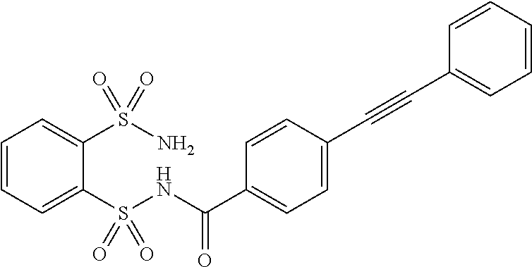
C1=CC=C(S(NC(C2=CC=C(C#CC3=CC=CC=C3)C=C2)=O)(=O)=O)C(S(N)(=O)=O)=C1
